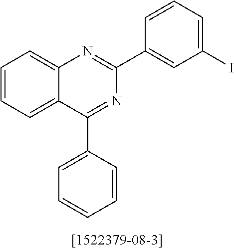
C1=CC=C2C(=C1)N=C(C1=CC(I)=CC=C1)N=C2C1=CC=CC=C1
